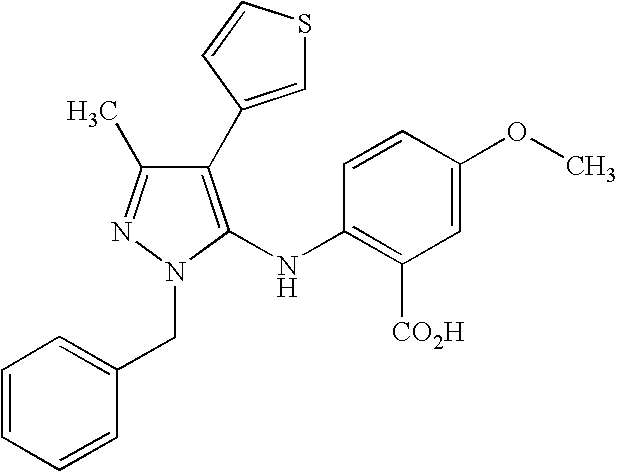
C1(C2=CSC=C2)=C(NC2=C([CO2H])C=C(OC)C=C2)N(CC2=CC=CC=C2)N=C1C
